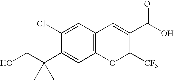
OCC(C1=CC2=C(C=C1Cl)C=C(C(O)=O)C([CF3])O2)(C)C
